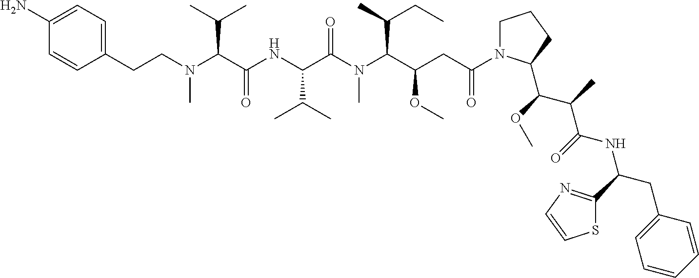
C(N(C(C(NC(C(N(C(C(CC(=O)N1CCCC1C(C(C)C(=O)NC(CC1=CC=CC=C1)C1=NC=CS1)OC)OC)C(C)CC)C)=O)C(C)C)=O)C(C)C)C)CC1=CC=C(N)C=C1
